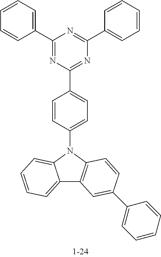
C12=CC=CC=C1N(C1=CC=C(C3=NC(C4=CC=CC=C4)=NC(C4=CC=CC=C4)=N3)C=C1)C1=C2C=C(C2=CC=CC=C2)C=C1
